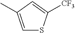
C1=C(C)C=C([CF3])S1
